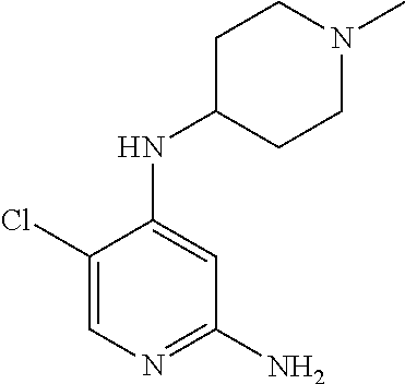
C1(Cl)=CN=C(N)C=C1NC1CCN(C)CC1
